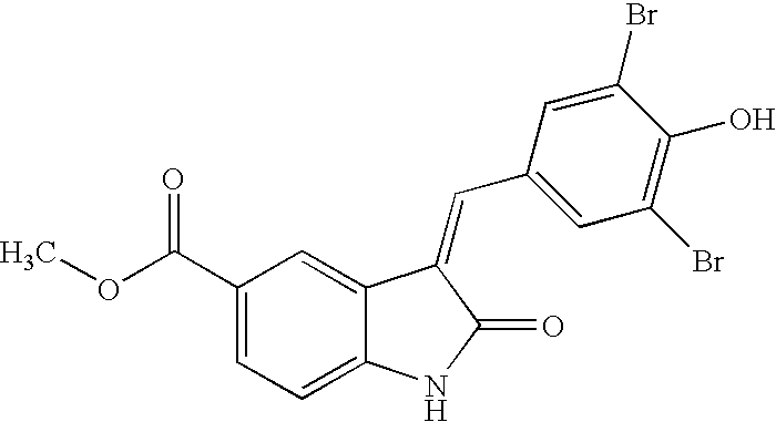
C1(C(OC)=O)=CC=C2C(=C1)C(=CC1=CC(Br)=C(O)C(Br)=C1)C(=O)N2
